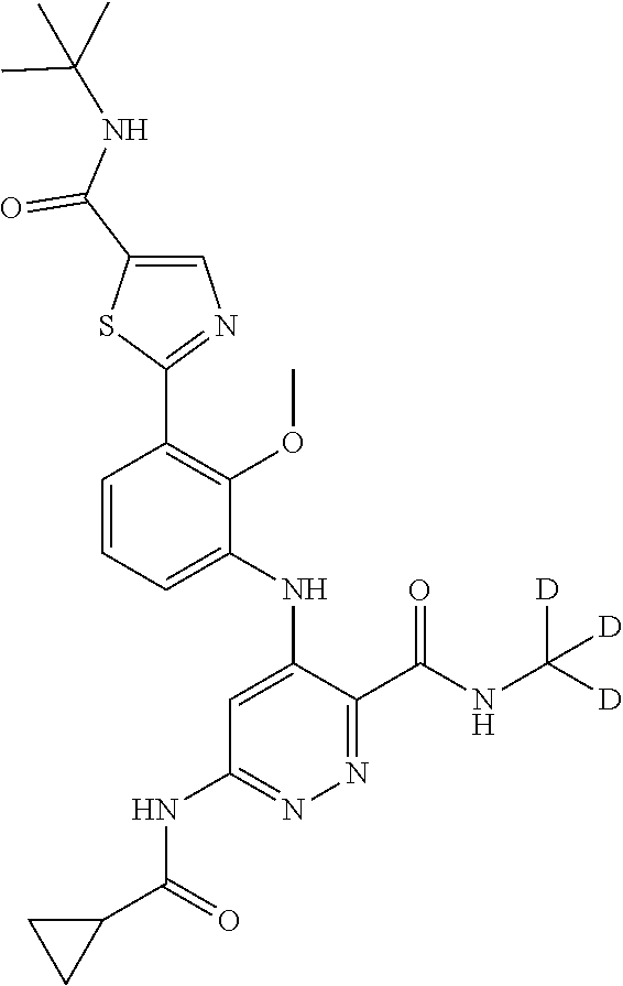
C1=CC=C(NC2=CC(NC(C3CC3)=O)=NN=C2C(NC([D])([D])[D])=O)C(OC)=C1C1=NC=C(C(NC(C)(C)C)=O)S1
